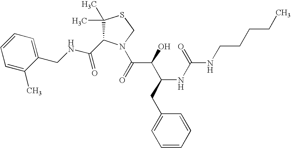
C(NCC1=CC=CC=C1C)(=O)C1C(C)(C)SCN1C(C(C(CC1=CC=CC=C1)NC(=O)NCCCCC)O)=O
